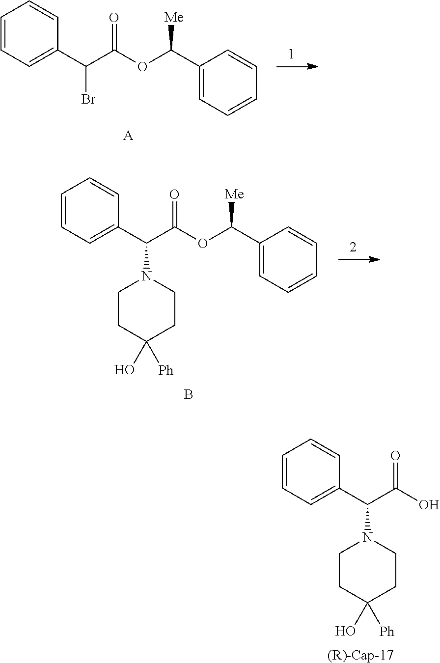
C1=CC=C(C(C(OC(C2=CC=CC=C2)[Me])=O)Br)C=C1.[A].C1=CC=C(C(C(OC(C2=CC=CC=C2)[Me])=O)N2CCC(O)([Ph])CC2)C=C1.B.C1=CC=C(C(C(O)=O)N2CCC(O)([Ph])CC2)C=C1.[(R)-Cap-17]
